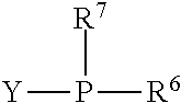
[Y]P([R7])[R6]
